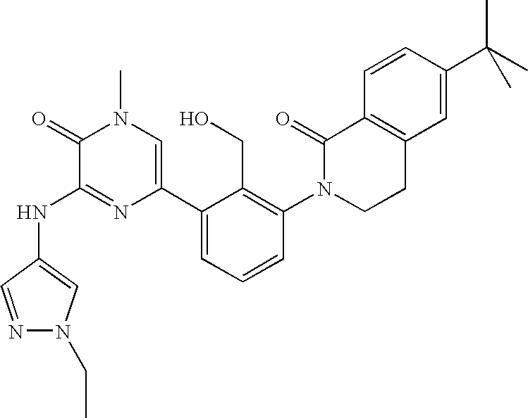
N(C1=NC(C2=CC=CC(N3CCC4=C(C3=O)C=CC(C(C)(C)C)=C4)=C2CO)=CN(C)C1=O)C1=CN(CC)N=C1
